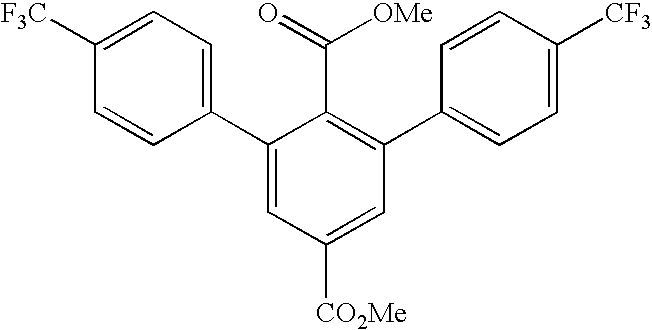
C1(C2=CC=C([F3C])C=C2)=CC([CO2Me])=CC(C2=CC=C([CF3])C=C2)=C1C(=O)[OMe]
